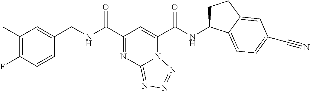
C1(C)=C(F)C=CC(CNC(C2=NC3=NN=NN3C(C(NC3CCC4=CC(C#N)=CC=C34)=O)=C2)=O)=C1
